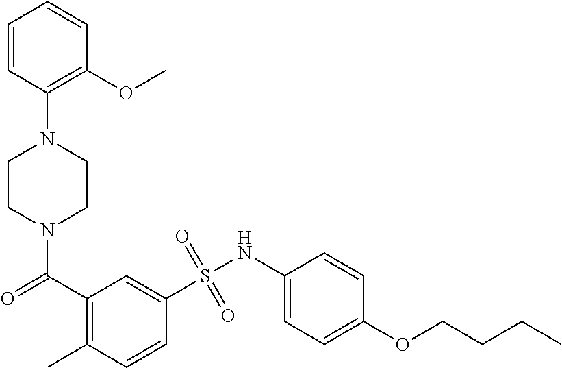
N1(C(=O)C2=C(C)C=CC(S(NC3=CC=C(OCCCC)C=C3)(=O)=O)=C2)CCN(C2=C(OC)C=CC=C2)CC1
